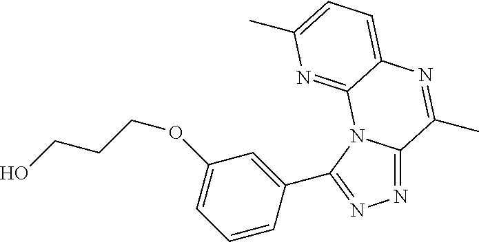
N1=C2N(C(C3=CC(OCCCO)=CC=C3)=N1)C1=NC(C)=CC=C1N=C2C
